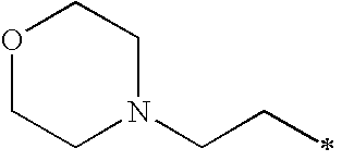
O1CCN(CCC)CC1
